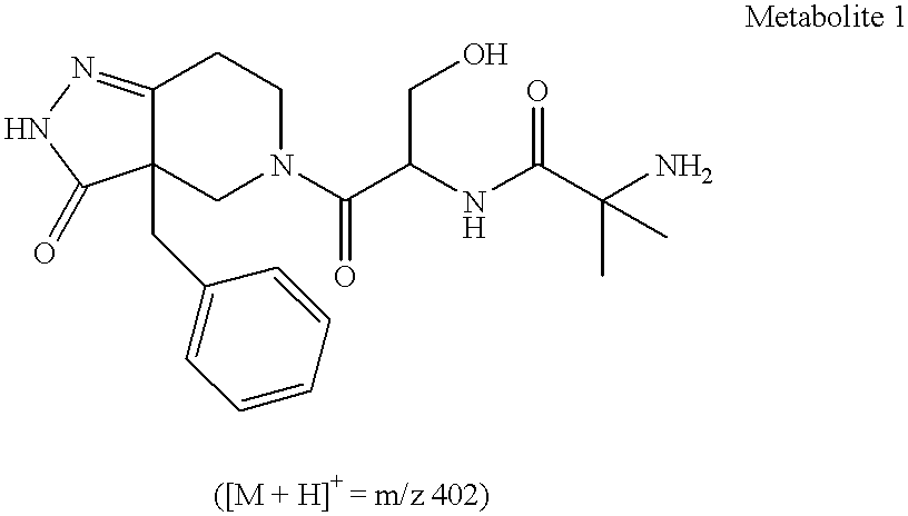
C12=NNC(=O)C1(CC1=CC=CC=C1)CN(C(C(CO)NC(C(C)(C)N)=O)=O)CC2
